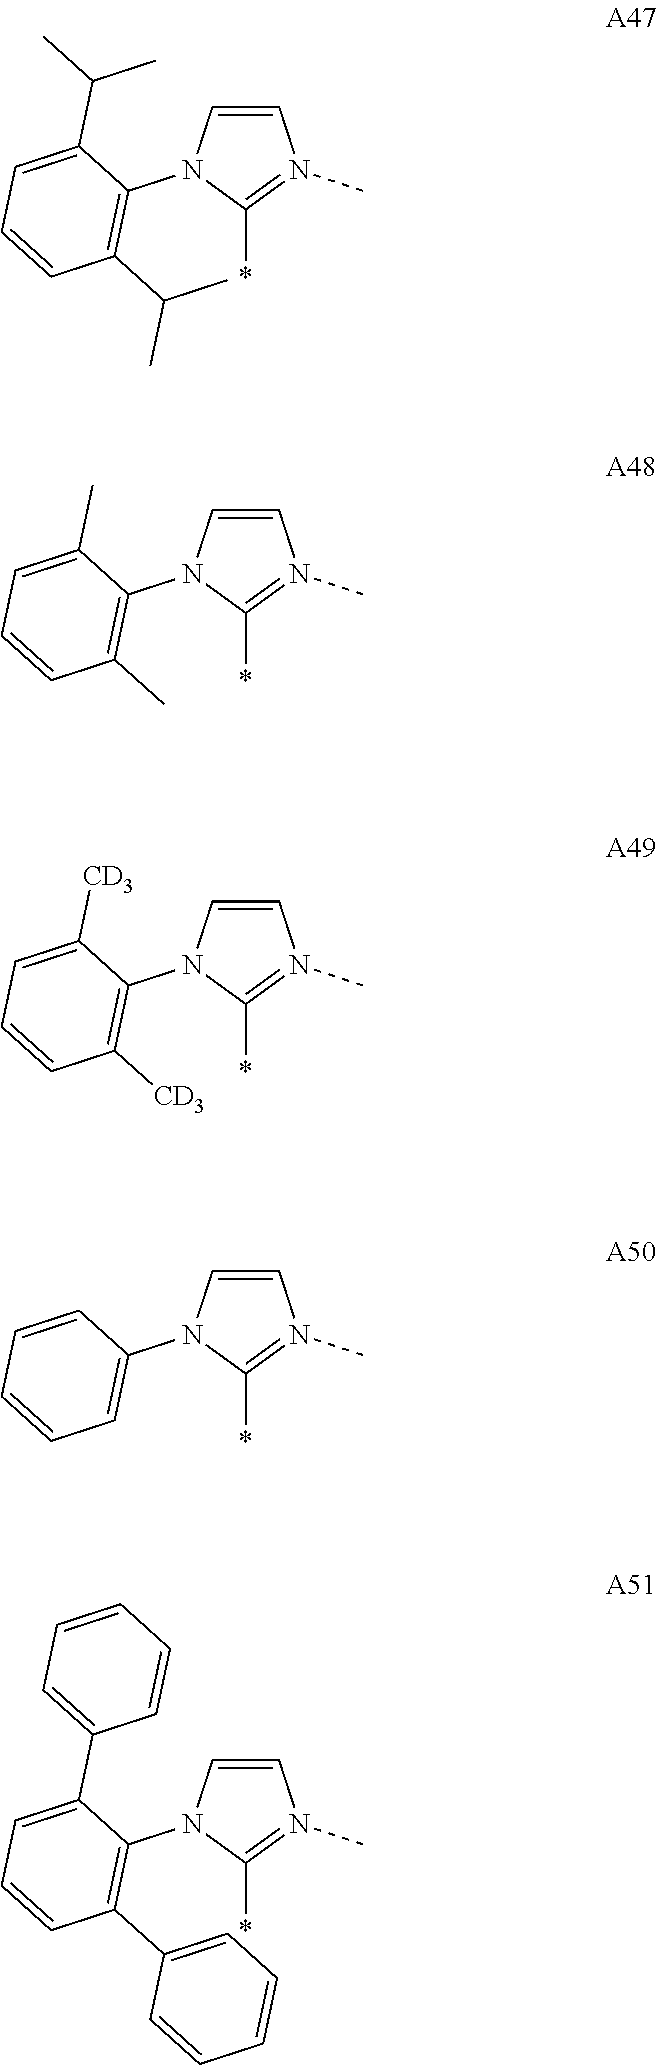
C1=CN(C2=C(C(C)C)C=CC=C2C(C)C)C(*)=N1C.C1=CN(C2=C(C)C=CC=C2C)C(*)=N1C.C1=CN(C2=C([CD3])C=CC=C2[CD3])C(*)=N1C.C1=CN(C2=CC=CC=C2)C(*)=N1C.C1=CN(C2=C(C3=CC=CC=C3)C=CC=C2C2=CC=CC=C2)C(*)=N1C
